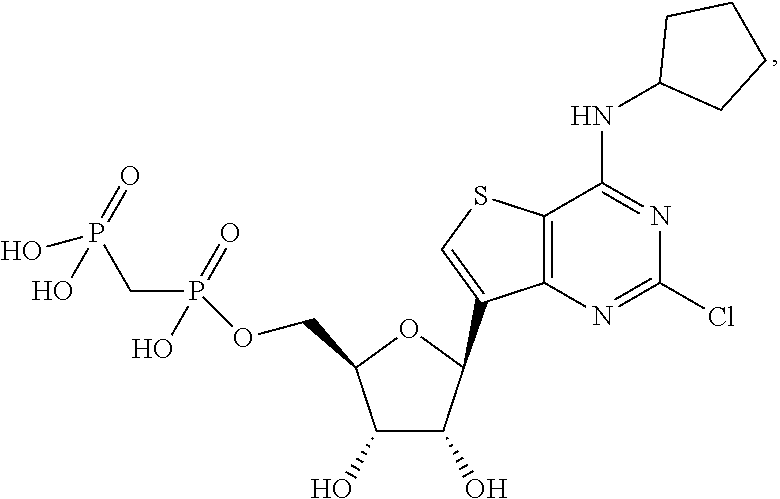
C1(O)C(C2=CSC3=C2N=C(Cl)N=C3NC2CCCC2)OC(COP(CP(O)(O)=O)(O)=O)C1O
